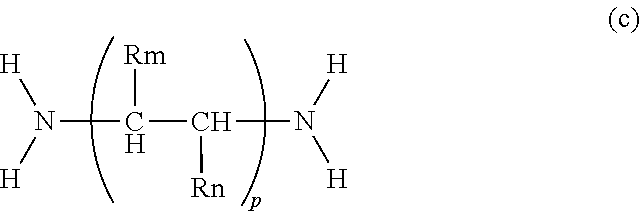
N(C(C(N([H])[H])[Rn])[Rm])([H])[H]
